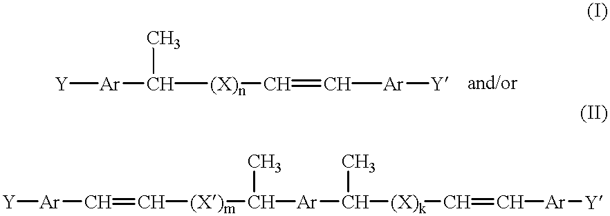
[Y][Ar]C([(X)n]C=C[Ar][Y])C.[Y][Ar]C=C[(X)m]C([Ar]C(C)[(X)k]C=C[Ar][Y])C
